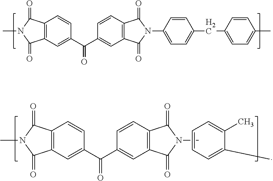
C1(CC2=CC=C(C)C=C2)=CC=C(N2C(=O)C3=C(C=C(C(C4=CC5=C(C=C4)C(=O)N(C)C5=O)=O)C=C3)C2=O)C=C1.CN1C(=O)C2=C(C=C(C(C3=CC4=C(C=C3)C(=O)N(C)C4=O)=O)C=C2)C1=O.C1=C(C)C(C)=CC=C1
